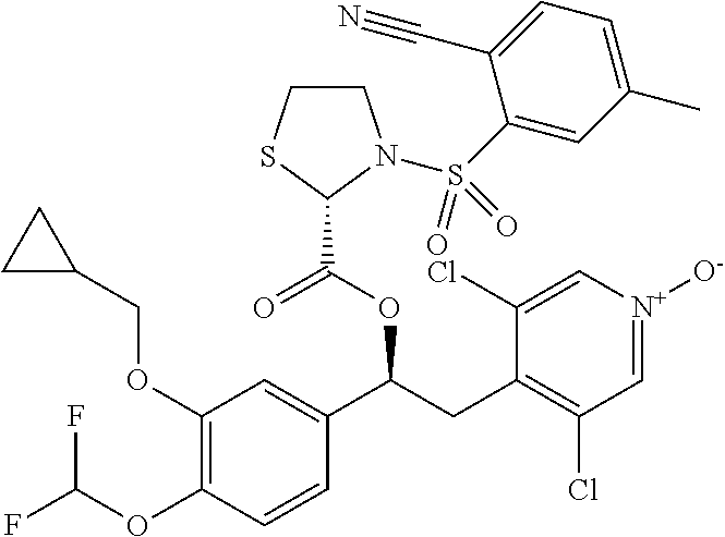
C1(OCC2CC2)=C(OC(F)F)C=CC(C(CC2=C(Cl)C=[N+]([O-])C=C2Cl)OC(=O)C2N(S(C3=CC(C)=CC=C3C#N)(=O)=O)CCS2)=C1
